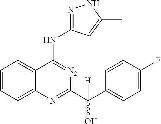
C1=CC=C2C(=C1)C(NC1=NNC(C)=C1)=[N2]C(C(C1=CC=C(F)C=C1)(O)[H])=N2
